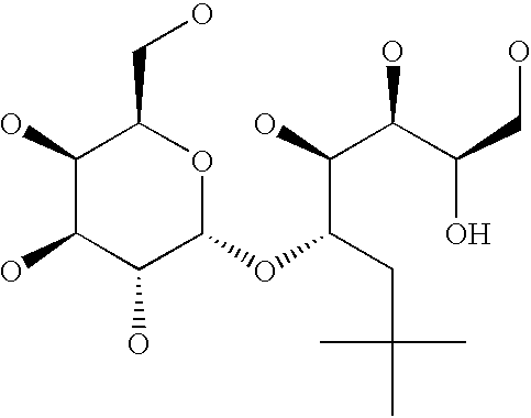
C1(O)C(O)C(O)C(OC(CC(C)(C)C)C(C(C(O)CO)O)O)OC1CO
